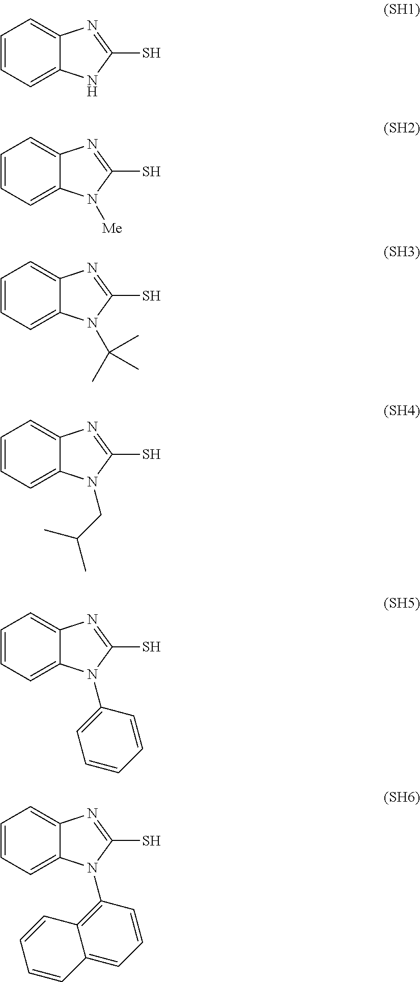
C1=CC=C2C(=C1)N=C(S)N2.C1=CC=C2C(=C1)N=C(S)N2[Me].C1=CC=C2C(=C1)N=C(S)N2C(C)(C)C.C1=CC=C2C(=C1)N=C(S)N2CC(C)C.C1=CC=C2C(=C1)N=C(S)N2C1=CC=CC=C1.C1=CC=C2C(=C1)N=C(S)N2C1=C2C(=CC=C1)C=CC=C2
